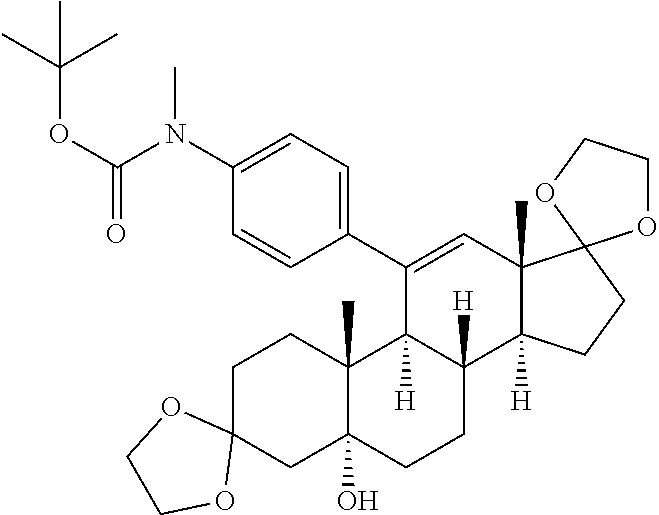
C1C2(CC3(O)C(C)(C1)C1([H])C([H])(CC3)C3([H])C(C)(C=C1C1=CC=C(N(C(OC(C)(C)C)=O)C)C=C1)C1(CC3)OCCO1)OCCO2
